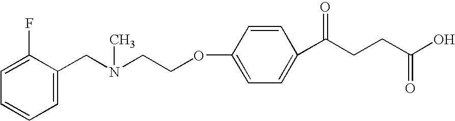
C1=CC=C(F)C(CN(CCOC2=CC=C(C(CCC(O)=O)=O)C=C2)C)=C1
